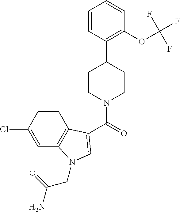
C(=O)(N1CCC(C2=C(OC(F)(F)F)C=CC=C2)CC1)C1=CN(CC(N)=O)C2=C1C=CC(Cl)=C2
